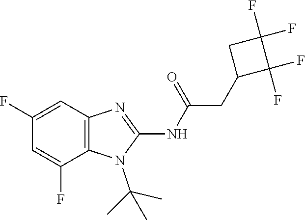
C1(F)=CC2=C(C(F)=C1)N(C(C)(C)C)C(NC(=O)CC1C(F)(F)C(F)(F)C1)=N2
